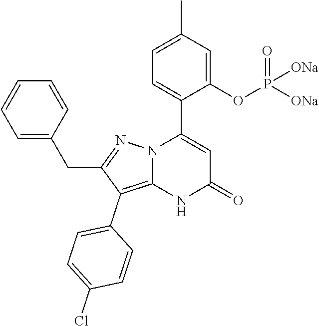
C1(OP([ONa])(=O)[ONa])=CC(C)=CC=C1C1=CC(=O)NC2=C(C3=CC=C(Cl)C=C3)C(CC3=CC=CC=C3)=NN12
